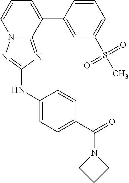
N12C(=NC(NC3=CC=C(C(=O)N4CCC4)C=C3)=N1)C(C1=CC(S(C)(=O)=O)=CC=C1)=CC=C2
